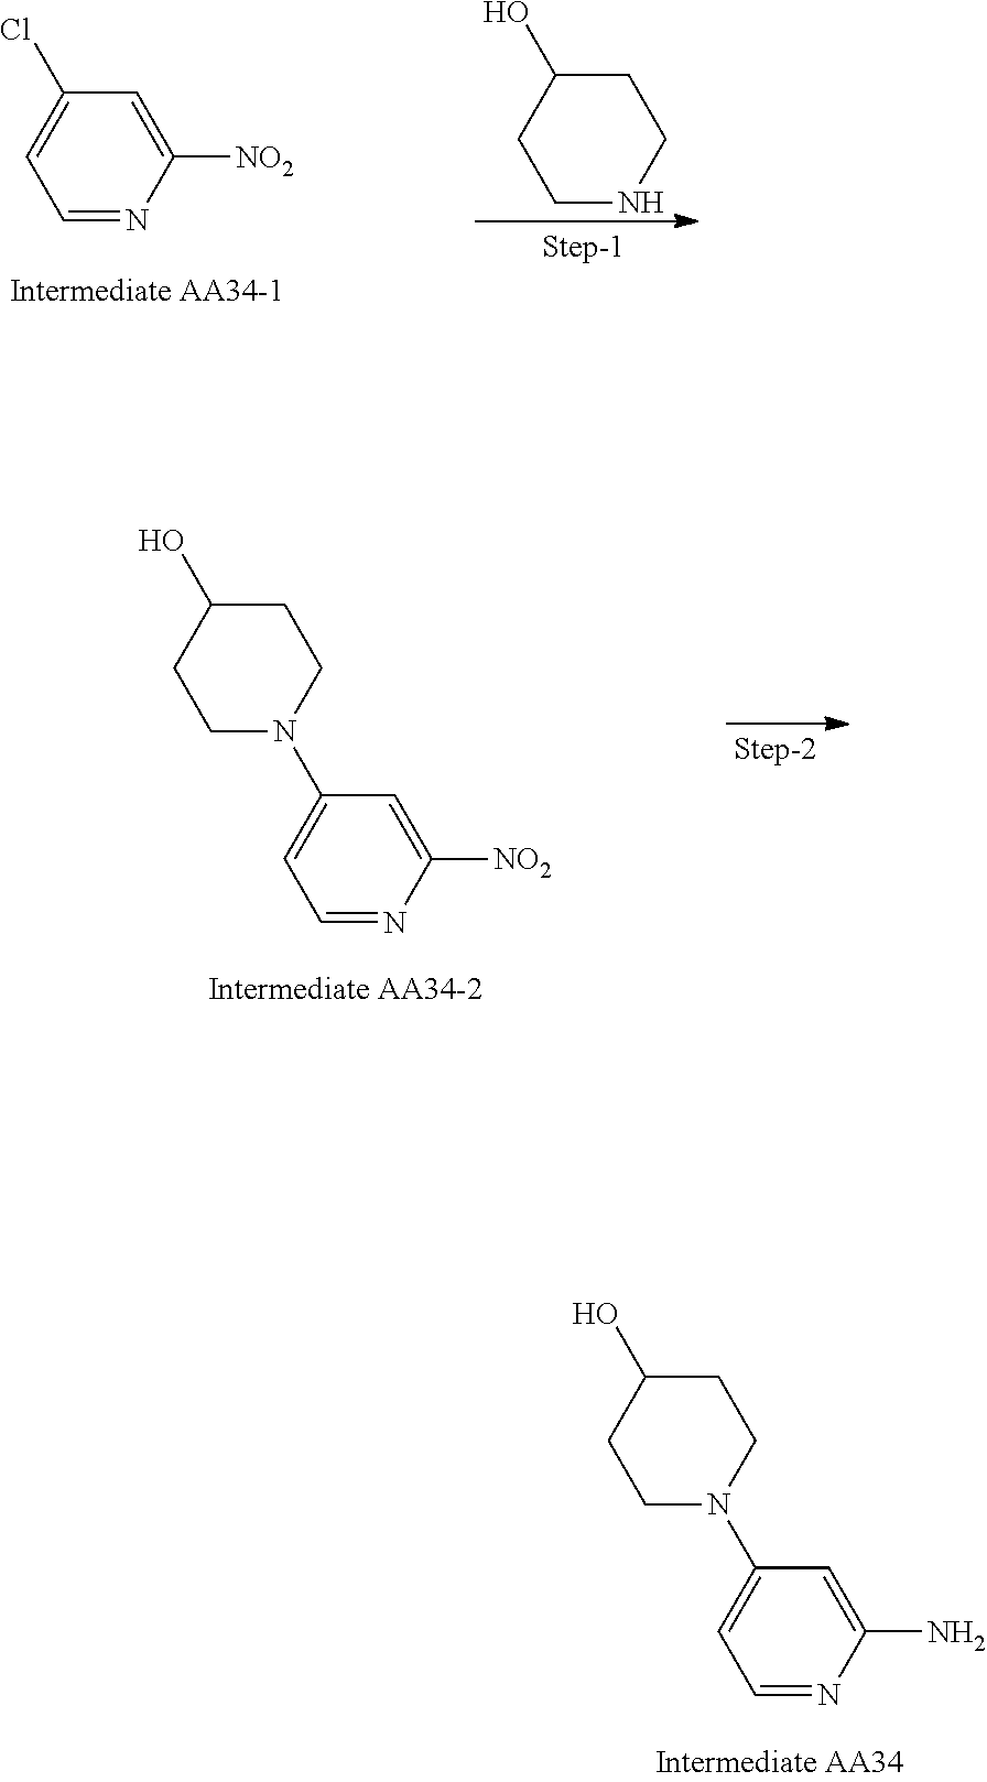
C1=NC([NO2])=CC(Cl)=C1.C1NCCC(O)C1.C1=NC([NO2])=CC(N2CCC(O)CC2)=C1.C1=NC(N)=CC(N2CCC(O)CC2)=C1
